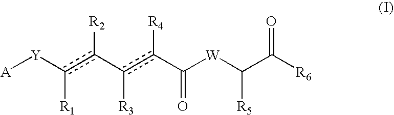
[A][Y]c(c(-c(c(C([W]C(C([R6])=O)[R5])=O)[R4])[R3])[R2])[R1]
